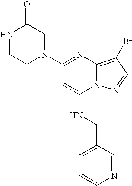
C1(N2CCNC(=O)C2)=NC2=C(Br)C=NN2C(NCC2=CC=CN=C2)=C1
